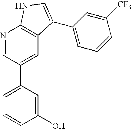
N1=CC(C2=CC=CC(O)=C2)=CC2=C1NC=C2C1=CC=CC([CF3])=C1
